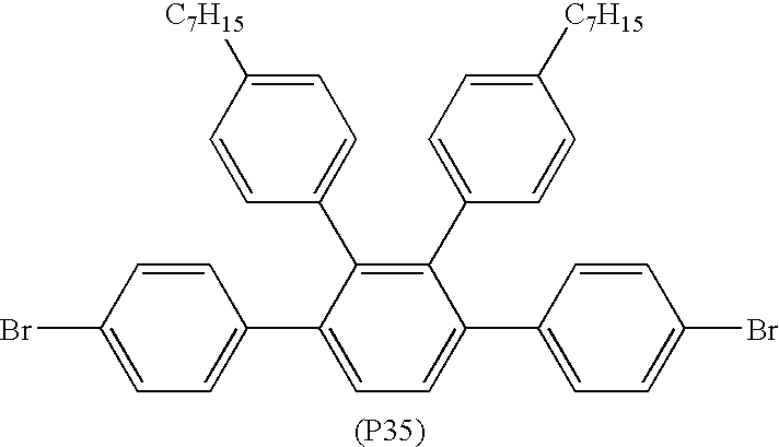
C1=C([C7H15])C=CC(C2=C(C3=CC=C([C7H15])C=C3)C(C3=CC=C(Br)C=C3)=CC=C2C2=CC=C(Br)C=C2)=C1.[(P35)]
